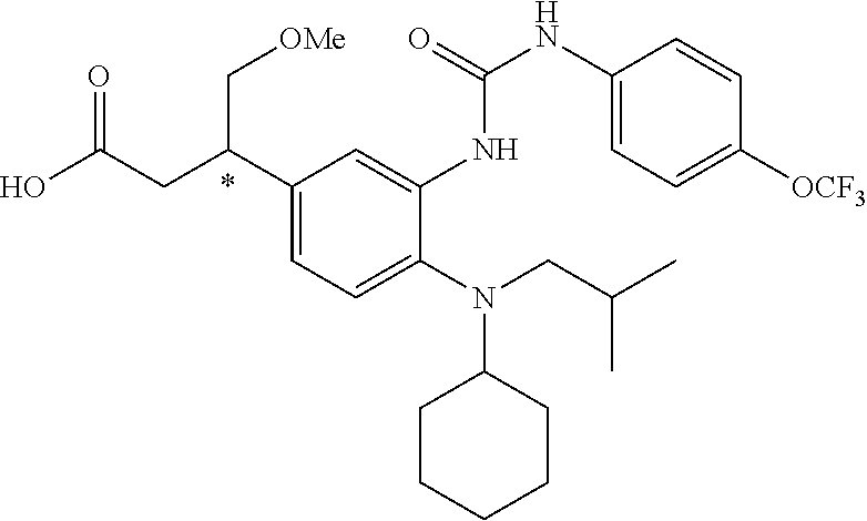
N(C1CCCCC1)(CC(C)C)C1=CC=C(C(CC(O)=O)C[OMe])C=C1NC(=O)NC1=CC=C([OCF3])C=C1
